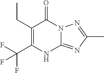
C1(C(F)(F)F)=C(CC)C(=O)N2C(=NC(C)=N2)N1
